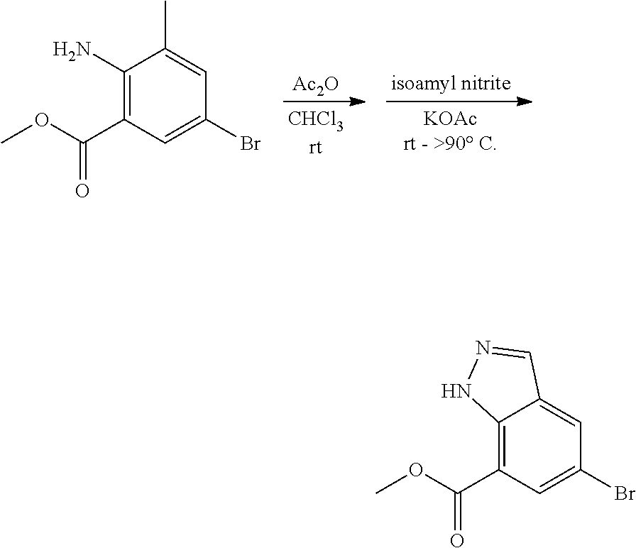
[Ac2O].C1(N)=C(C(OC)=O)C=C(Br)C=C1C.C12=C(C(OC)=O)C=C(Br)C=C1C=NN2
